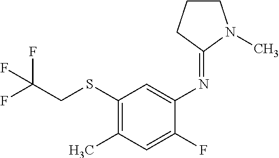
C1(SCC(F)(F)F)=C(C)C=C(F)C(N=C2N(C)CCC2)=C1
